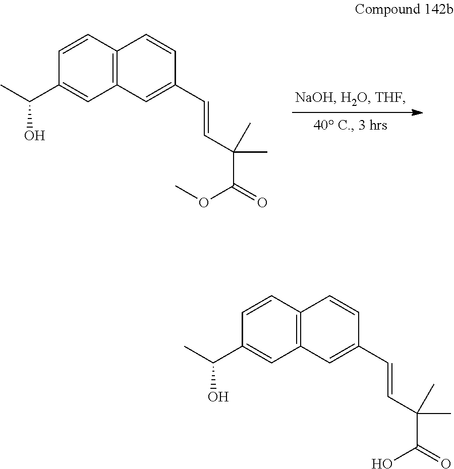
C1=CC2=C(C=C1C(C)O)C=C(C=CC(C(=O)OC)(C)C)C=C2.C1=CC2=C(C=C1C(C)O)C=C(C=CC(C(=O)O)(C)C)C=C2
